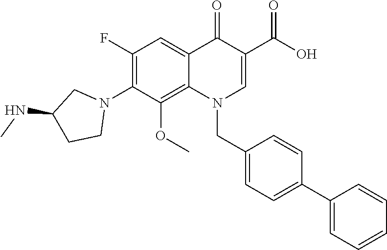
C1(F)=C(N2CC(NC)CC2)C(OC)=C2C(=C1)C(=O)C(C(O)=O)=CN2CC1=CC=C(C2=CC=CC=C2)C=C1
